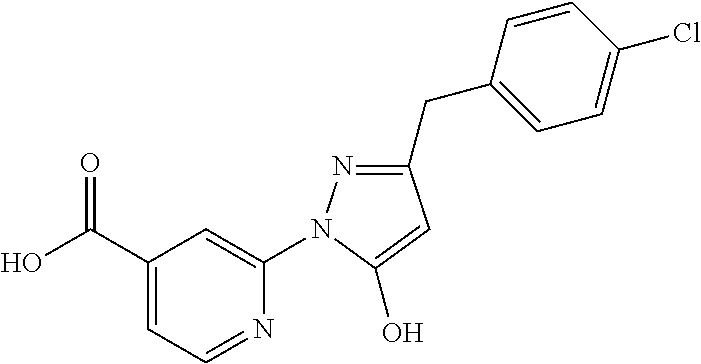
C1(C(O)=O)=CC=NC(N2N=C(CC3=CC=C(Cl)C=C3)C=C2O)=C1
